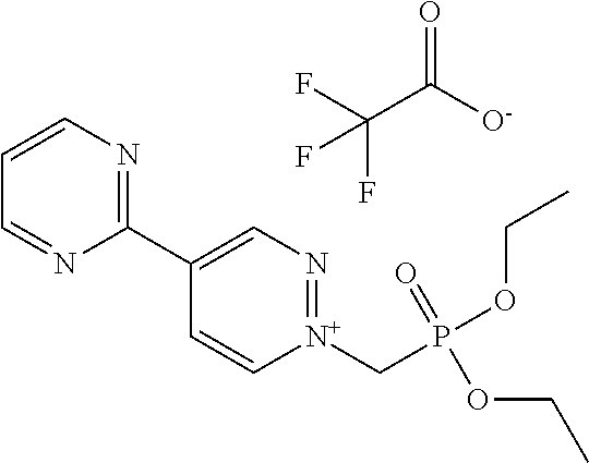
[N+]1(CP(OCC)(=O)OCC)=NC=C(C2=NC=CC=N2)C=C1.FC(C([O-])=O)(F)F
